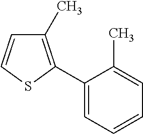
C1(C2=C(C)C=CS2)=CC=CC=C1C
